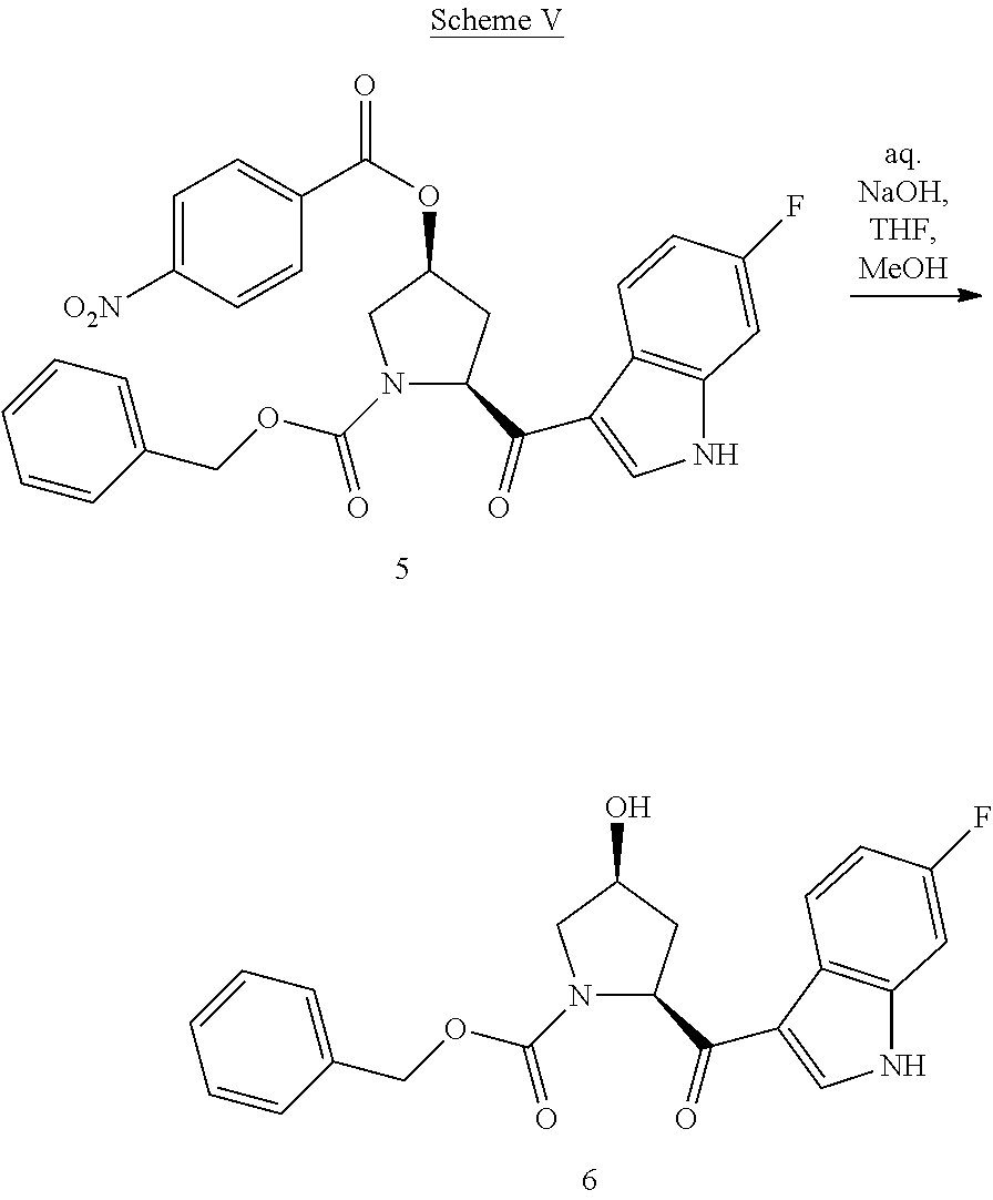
C1(C(=O)C2=CNC3=C2C=CC(F)=C3)CC(OC(=O)C2=CC=C([O2N])C=C2)CN1C(OCC1=CC=CC=C1)=O.C1(C(=O)C2=CNC3=C2C=CC(F)=C3)CC(O)CN1C(OCC1=CC=CC=C1)=O
